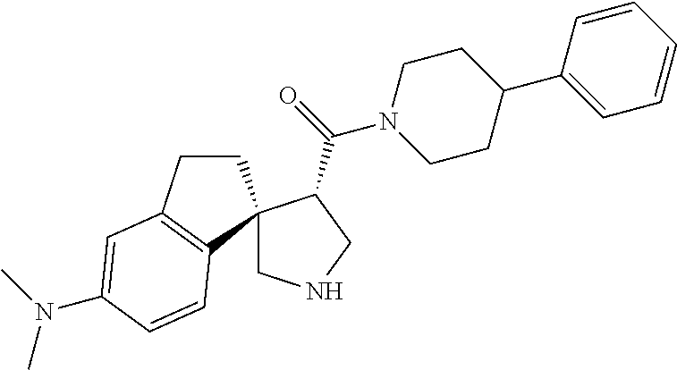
C1CC(C2=CC=CC=C2)CCN1C(=O)C1CNCC12CCC1=C2C=CC(N(C)C)=C1
